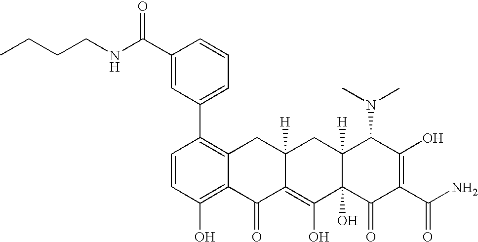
C1=CC(O)=C2C(=C1C1=CC=CC(C(NCCCC)=O)=C1)CC1([H])C(=C(O)C3(O)C([H])(C1)C(N(C)C)C(O)=C(C(N)=O)C3=O)C2=O
